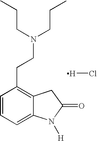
C12=CC=CC(CCN(CCC)CCC)=C1CC(=O)N2[H].[H]Cl
